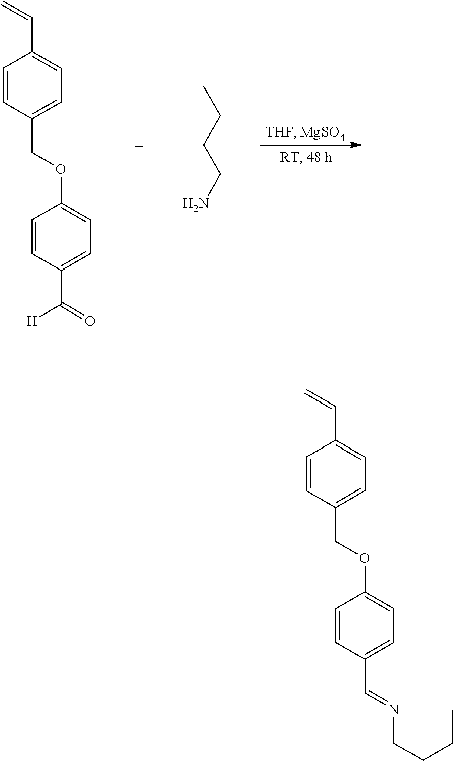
C1=CC(COC2=CC=C(C(=O)[H])C=C2)=CC=C1C=C.CCCCN.C1=CC(COC2=CC=C(C=NCCCC)C=C2)=CC=C1C=C
